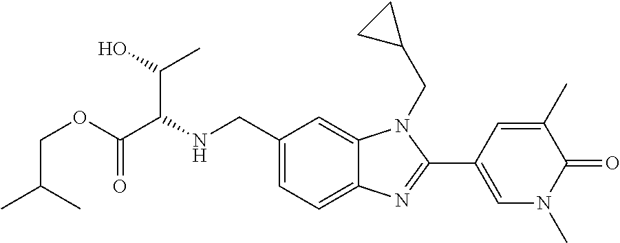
C1(CNC(C(OCC(C)C)=O)C(C)O)=CC=C2C(=C1)N(CC1CC1)C(C1=CN(C)C(=O)C(C)=C1)=N2
